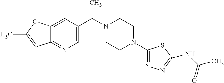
C12=CC(C(N3CCN(C4=NN=C(NC(=O)C)S4)CC3)C)=CN=C1C=C(C)O2
